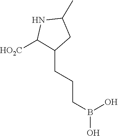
C1(C)NC([HO2C])C(CCCB(O)O)C1
